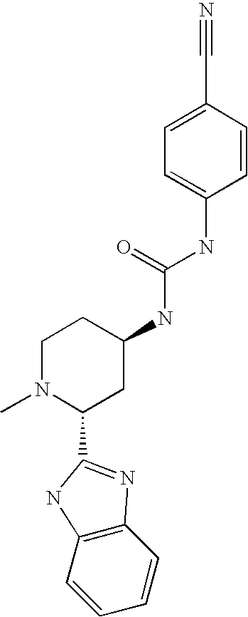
C1=C(C#N)C=CC(NC(=O)NC2CCN(C)C(C3=NC4=C(C=CC=C4)N3)C2)=C1
